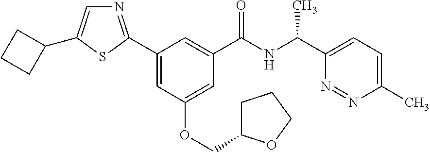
C1(C2=NC=C(C3CCC3)S2)=CC(OCC2CCCO2)=CC(C(NC(C2=CC=C(C)N=N2)C)=O)=C1
